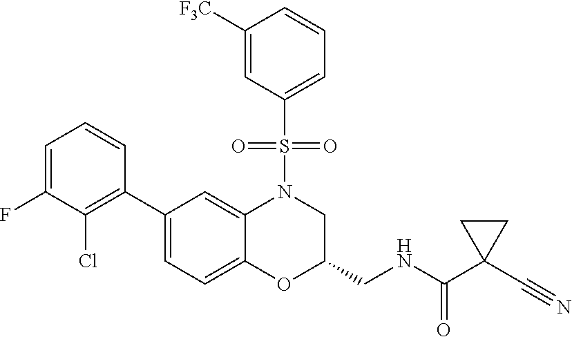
C1=C(F)C(Cl)=C(C2=CC=C3C(=C2)N(S(C2=CC=CC([F3C])=C2)(=O)=O)CC(CNC(=O)C2(C#N)CC2)O3)C=C1
